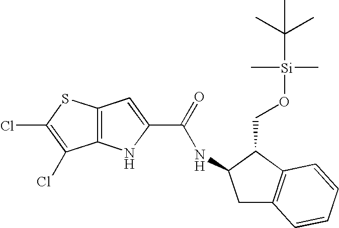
C12=C(SC(Cl)=C1Cl)C=C(C(NC1CC3=C(C1CO[Si](C(C)(C)C)(C)C)C=CC=C3)=O)N2
